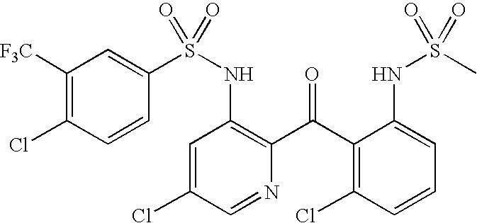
C1([F3C])=C(Cl)C=CC(S(NC2=C(C(C3=C(Cl)C=CC=C3NS(C)(=O)=O)=O)N=CC(Cl)=C2)(=O)=O)=C1
